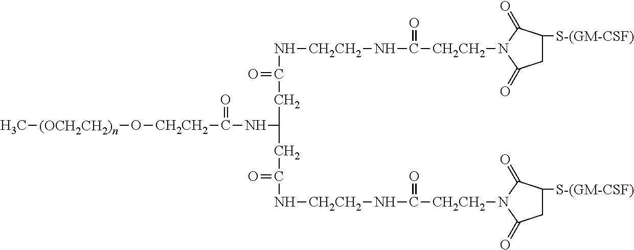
C[(OCH2CH2)n]O[CH2CH2]C(NC(CC(N[CH2CH2]NC([CH2CH2]N1C(=O)CC([S-(GM-CSF)])C1=O)=O)=O)CC(=O)N[CH2CH2]NC([CH2CH2]N1C(=O)CC([S-(GM-CSF)])C1=O)=O)=O
